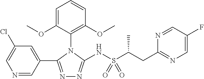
N1=C(C2=CC(Cl)=CN=C2)N(C2=C(OC)C=CC=C2OC)C(NS(C(CC2=NC=C(F)C=N2)C)(=O)=O)=N1
